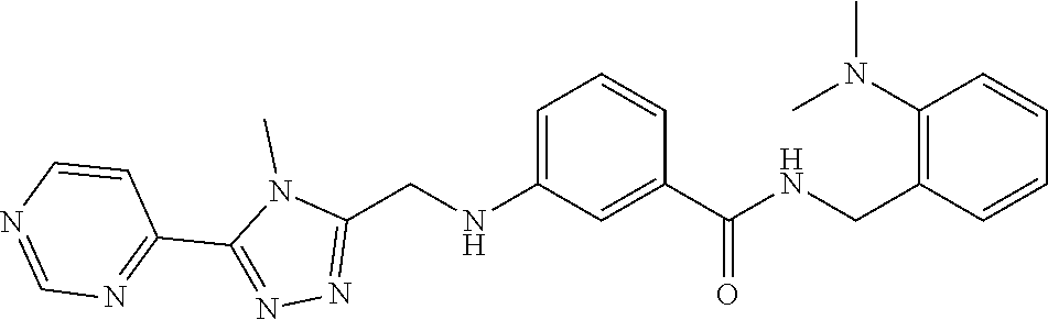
N1(C)C(CNC2=CC=CC(C(NCC3=C(N(C)C)C=CC=C3)=O)=C2)=NN=C1C1=NC=NC=C1
